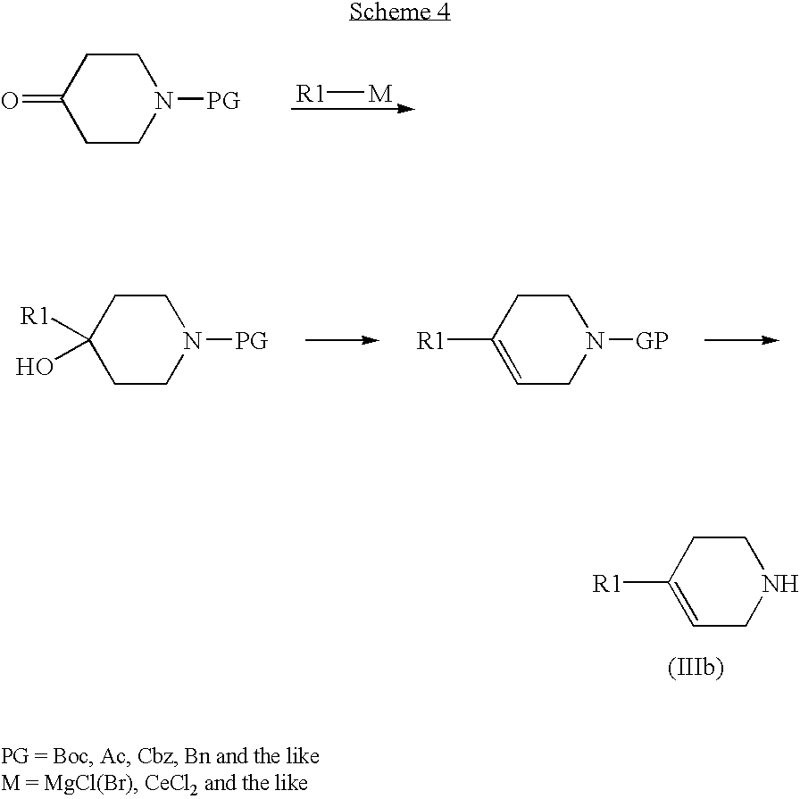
[R1][M].C1CC(=O)CCN1[PG].C1C([R1])(O)CCN([PG])C1.C1C([R1])=CCN([GP])C1.C1CC([R1])=CCN1
